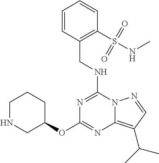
C(NC1=NC(OC2CCCNC2)=NC2=C(C(C)C)C=NN12)C1=C(S(NC)(=O)=O)C=CC=C1
